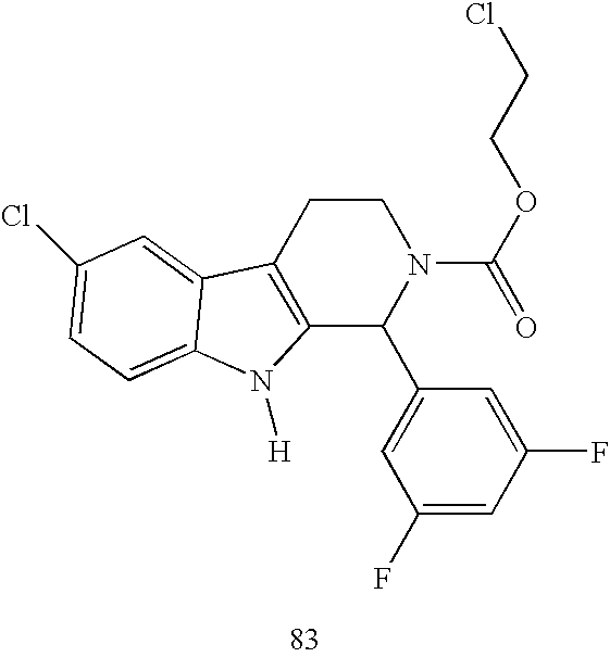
C12=C(CCN(C(=O)OCCCl)C1C1=CC(F)=CC(F)=C1)C1=CC(Cl)=CC=C1N2[H]
